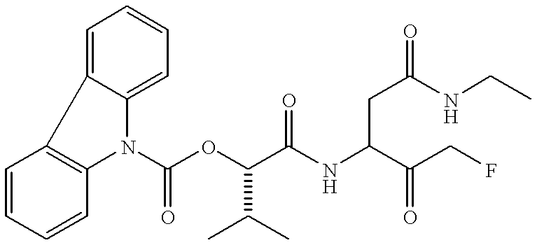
C1=CC=CC2=C1C1=CC=CC=C1N2C(OC(C(NC(C(CF)=O)CC(=O)NCC)=O)C(C)C)=O
